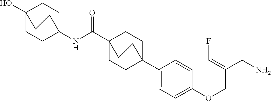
C1(C23CCC(C(NC45CCC(O)(CC4)CC5)=O)(CC2)CC3)=CC=C(OCC(CN)=CF)C=C1
